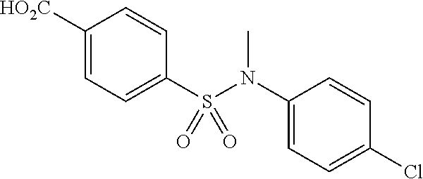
[HO2C]C1=CC=C(S(N(C2=CC=C(Cl)C=C2)C)(=O)=O)C=C1
